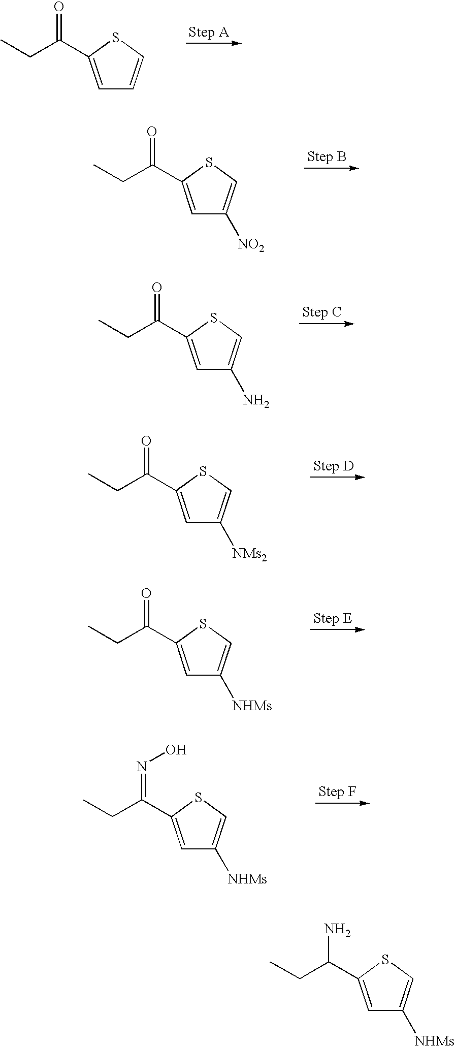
C1=C(C(=O)CC)SC=C1.C1=C(C(=O)CC)SC=C1[NO2].C1=C(C(=O)CC)SC=C1N.C1=C(C(=O)CC)SC=C1[NMs2].C1=C(C(=O)CC)SC=C1[NHMs].C1=C(C(=NO)CC)SC=C1[NHMs].C1=C(C(N)CC)SC=C1[NHMs]
